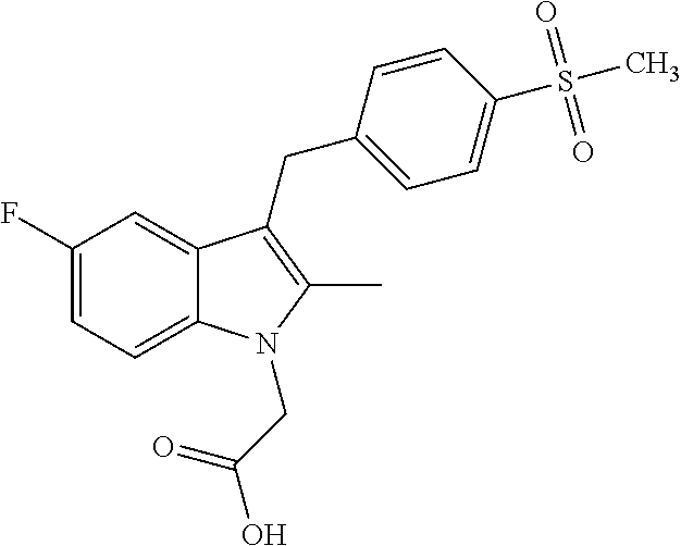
C1(F)=CC=C2C(=C1)C(CC1=CC=C(S(C)(=O)=O)C=C1)=C(C)N2CC(O)=O
